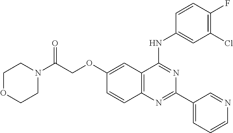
N1(C(COC2=CC3=C(C=C2)N=C(C2=CC=CN=C2)N=C3NC2=CC(Cl)=C(F)C=C2)=O)CCOCC1
